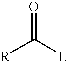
O=C([R])[L]
